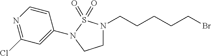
C1=CN=C(Cl)C=C1N1S(=O)(=O)N(CCCCCBr)CC1
